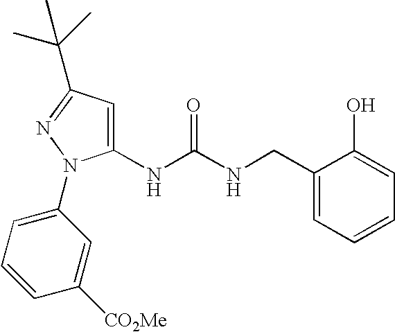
C1(NC(NCC2=CC=CC=C2O)=O)=CC(C(C)(C)C)=NN1C1=CC=CC([CO2Me])=C1
